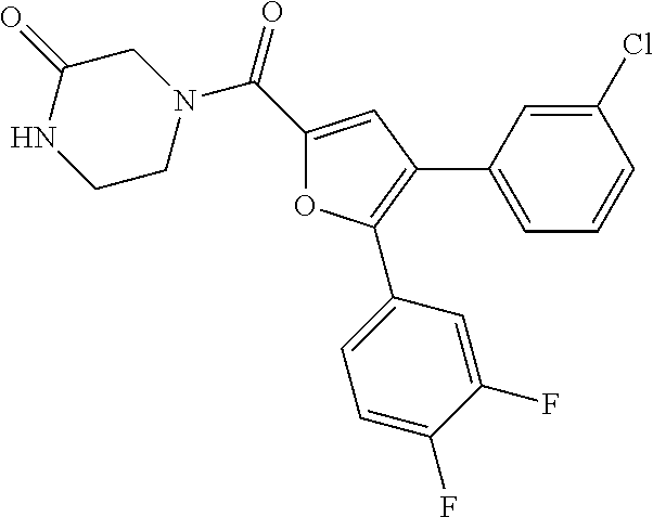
C1(C(N2CC(=O)NCC2)=O)=CC(C2=CC=CC(Cl)=C2)=C(C2=CC=C(F)C(F)=C2)O1
